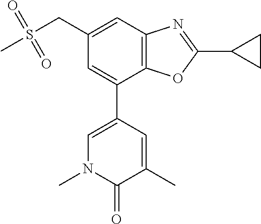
C1=C(C2=CN(C)C(=O)C(C)=C2)C2=C(C=C1CS(C)(=O)=O)N=C(C1CC1)O2
